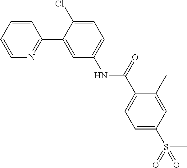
C1=CC=CN=C1C1=CC(NC(C2=CC=C(S(C)(=O)=O)C=C2C)=O)=CC=C1Cl
